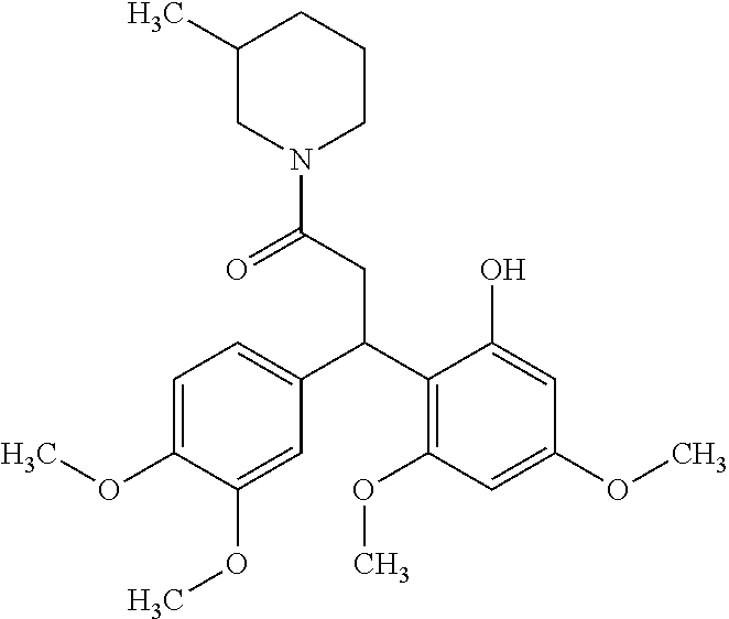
C(C1=CC=C(OC)C(OC)=C1)(C1=C(OC)C=C(OC)C=C1O)CC(N1CCCC(C)C1)=O
